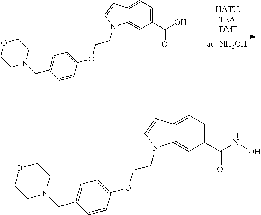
C12=CC=C(C(O)=O)C=C1N(CCOC1=CC=C(CN3CCOCC3)C=C1)C=C2.C12=CC=C(C(NO)=O)C=C1N(CCOC1=CC=C(CN3CCOCC3)C=C1)C=C2
